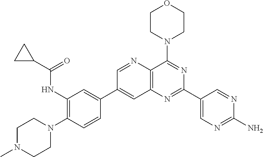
C1=CC(C2=CC3=C(C(N4CCOCC4)=NC(C4=CN=C(N)N=C4)=N3)N=C2)=CC(NC(C2CC2)=O)=C1N1CCN(C)CC1
